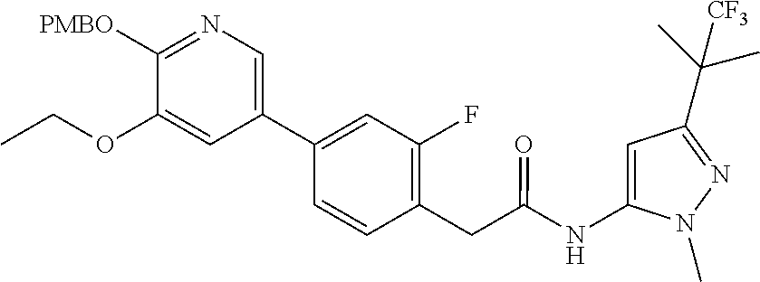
C1=C(NC(CC2=C(F)C=C(C3=CN=C([PMBO])C(OCC)=C3)C=C2)=O)N(C)N=C1C(C)(C)[CF3]
